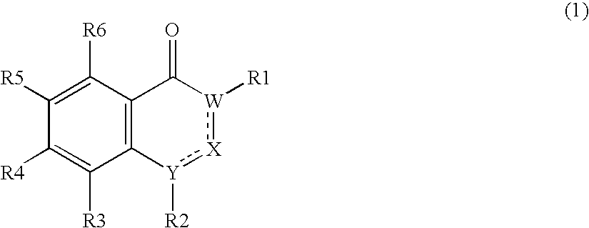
C12=C(C([R6])=C([R5])C([R4])=C1[R3])C(=O)[W]([R1]):[X]:[Y]2[R2]
